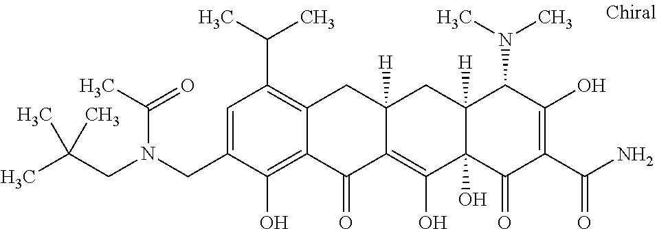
C12([H])C(O)(C(=O)C(C(N)=O)=C(O)C1N(C)C)C(O)=C1C([H])(C2)CC2=C(C(C)C)C=C(CN(CC(C)(C)C)C(C)=O)C(O)=C2C1=O
